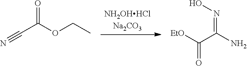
[NH2OHHClNa2CO3].N#CC(OCC)=O.[EtO]C(C(=NO)N)=O
